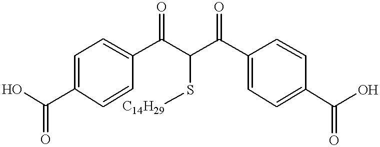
OC(C1=CC=C(C(C(C(C2=CC=C(C(O)=O)C=C2)=O)S[C14H29])=O)C=C1)=O
